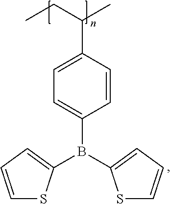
CCC(C)C1=CC=C(B(C2=CC=CS2)C2=CC=CS2)C=C1
